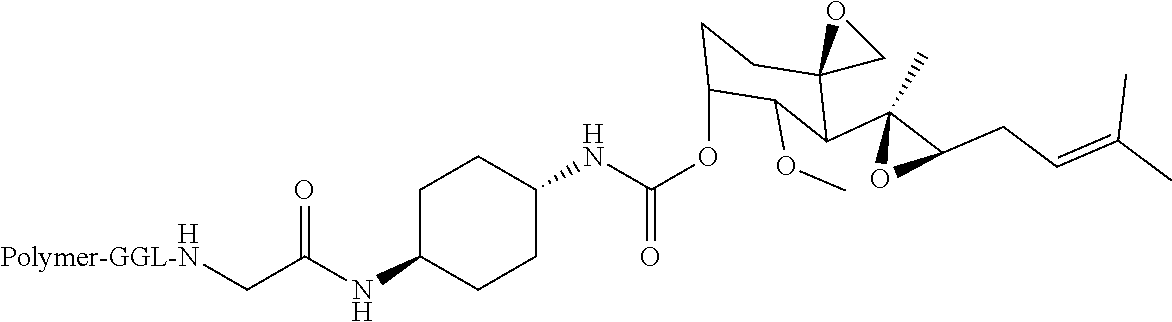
C1(NC(OC2CCC3(C(C4(C)OC4CC=C(C)C)C2OC)CO3)=O)CCC(NC(CN)=O)CC1.[Polymer-GGL-]
